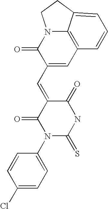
C1(C=C2C(=O)N(C3=CC=C(Cl)C=C3)C(=S)NC2=O)=CC2=C3N(C1=O)CCC3=CC=C2
